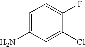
C1=C(N)C=C(Cl)C(F)=C1
